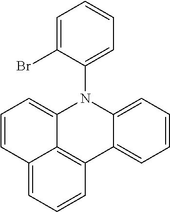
C1=CC2=CC=CC3=C2C(=C1)N(C1=CC=CC=C1Br)C1=CC=CC=C31
